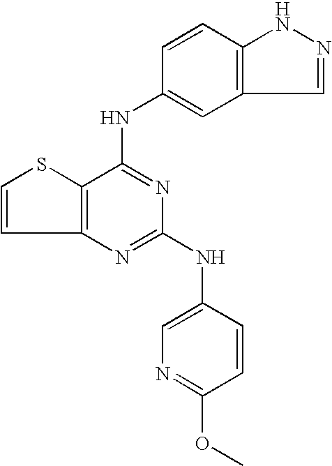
C12=C(C(NC3=CC4=C(C=C3)NN=C4)=NC(NC3=CN=C(OC)C=C3)=N1)SC=C2
